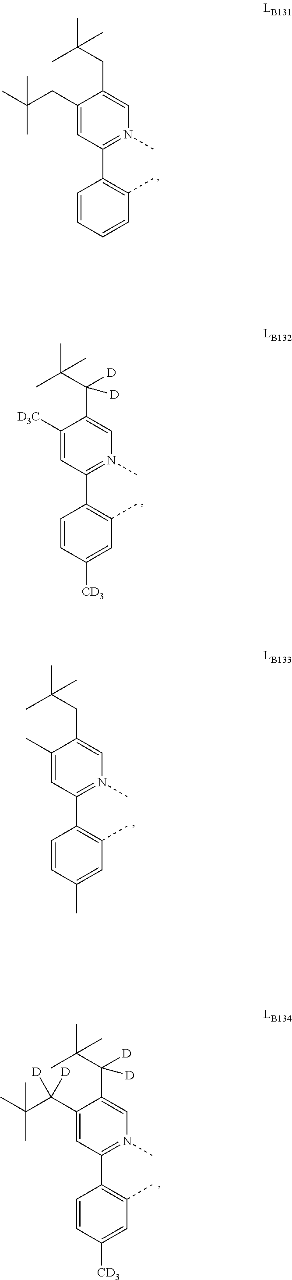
C1(CC(C)(C)C)=CC(C2=C(C)C=CC=C2)=N(C)C=C1CC(C)(C)C.C1(C)=CC(C2=C(C)C=C(C)C=C2)=N(C)C=C1CC(C)(C)C.C1(C(C(C)(C)C)([D])[D])=CC(C2=C(C)C=C([CD3])C=C2)=N(C)C=C1C([D])(C(C)(C)C)[D].C1([D3C])=CC(C2=C(C)C=C([CD3])C=C2)=N(C)C=C1C(C(C)(C)C)([D])[D]
